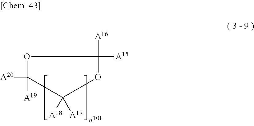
O1C([A20])([A19])C([A18])([A17])OC1([A16])[A15]
